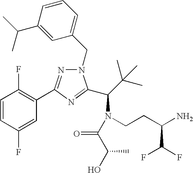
N1=C(C2=C(F)C=CC(F)=C2)N=C(C(C(C)(C)C)N(CCC(N)C(F)F)C(C(O)C)=O)N1CC1=CC=CC(C(C)C)=C1
